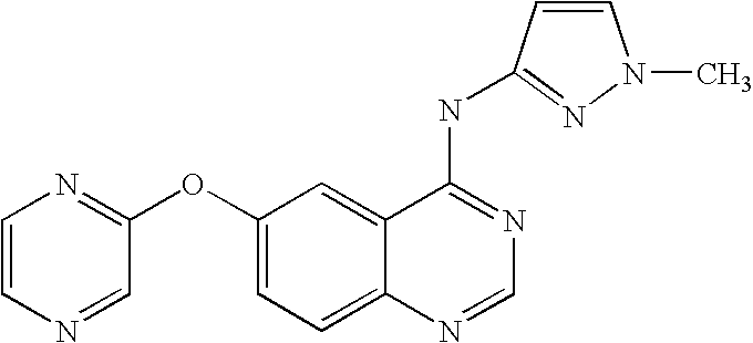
C1=CN=CC(OC2=CC=C3C(=C2)C(NC2=NN(C)C=C2)=NC=N3)=N1
